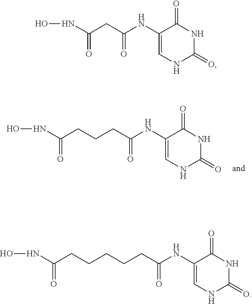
ONC(CC(NC1=CNC(=O)NC1=O)=O)=O.ONC(=O)CCCCCC(NC1=CNC(=O)NC1=O)=O.ONC(CCCC(NC1=CNC(=O)NC1=O)=O)=O
